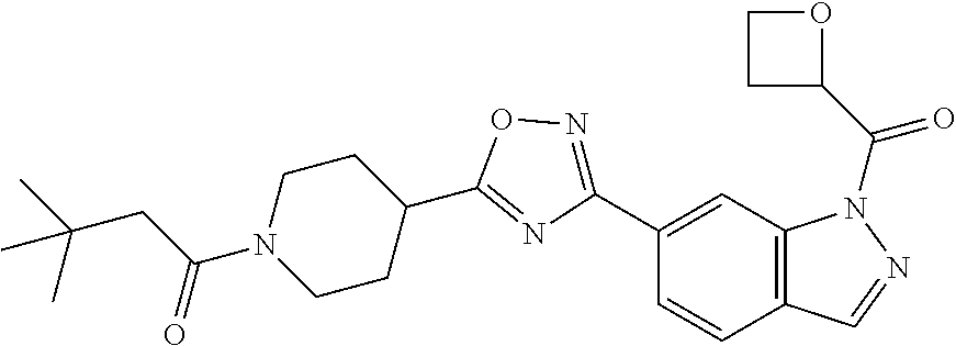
C1CC(C(=O)N2C3=C(C=CC(C4=NOC(C5CCN(C(CC(C)(C)C)=O)CC5)=N4)=C3)C=N2)O1
